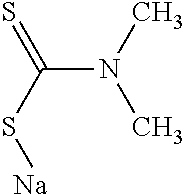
N(C(S[Na])=S)(C)C
